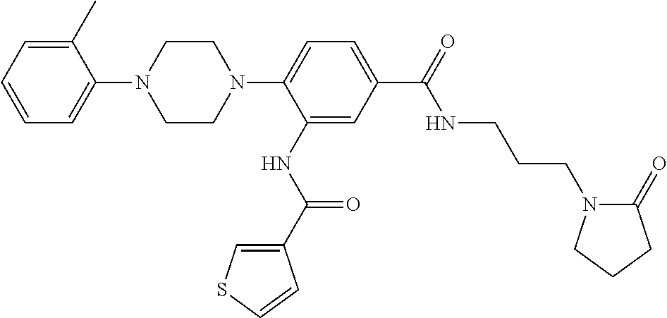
C1CN(C2=CC=C(C(=O)NCCCN3C(=O)CCC3)C=C2NC(C2=CSC=C2)=O)CCN1C1=CC=CC=C1C
